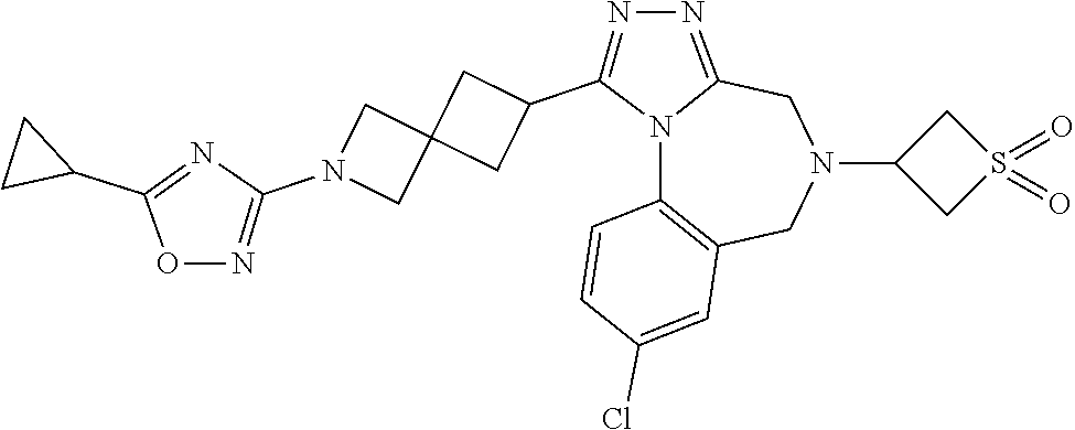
N12C3=C(CN(C4CS(=O)(=O)C4)CC1=NN=C2C1CC2(C1)CN(C1=NOC(C4CC4)=N1)C2)C=C(Cl)C=C3
